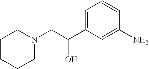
C1=C(C(CN2CCCCC2)O)C=C(N)C=C1
